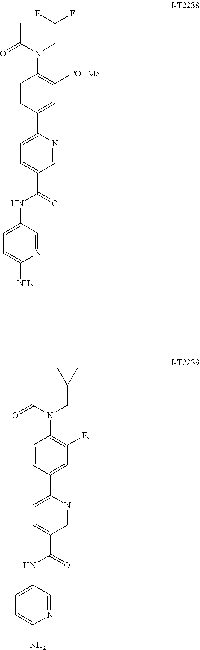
C1(NC(C2=CC=C(C3=CC([COOMe])=C(N(C(=O)C)CC(F)F)C=C3)N=C2)=O)=CC=C(N)N=C1.C1(NC(C2=CC=C(C3=CC(F)=C(N(C(=O)C)CC4CC4)C=C3)N=C2)=O)=CC=C(N)N=C1
